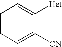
C1=CC=C([CN])C([Het])=C1
